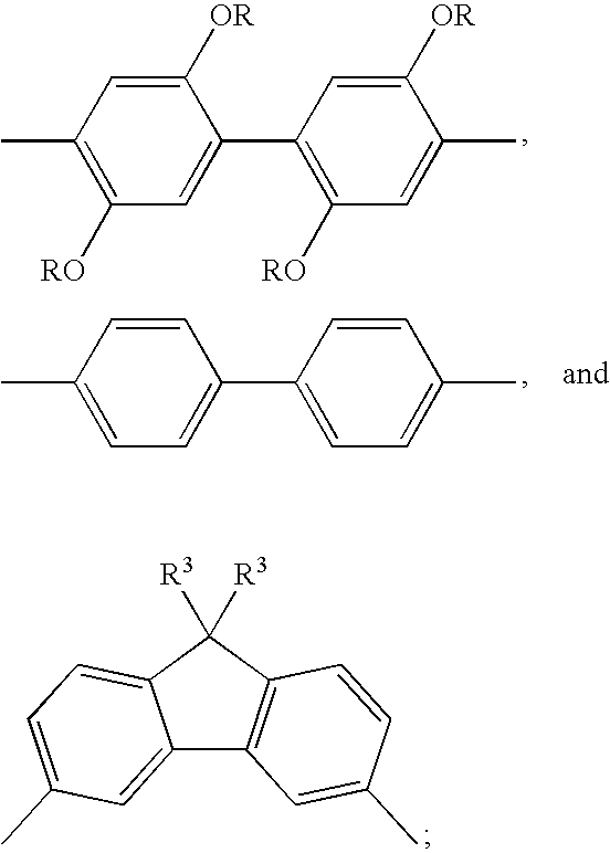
C1([OR])=CC(C)=C([RO])C=C1C1=C([RO])C=C(C)C([OR])=C1.CC1=CC=C(C2=CC=C(C)C=C2)C=C1.C12=CC(C)=CC=C1C([R3])([R3])C1=C2C=C(C)C=C1
